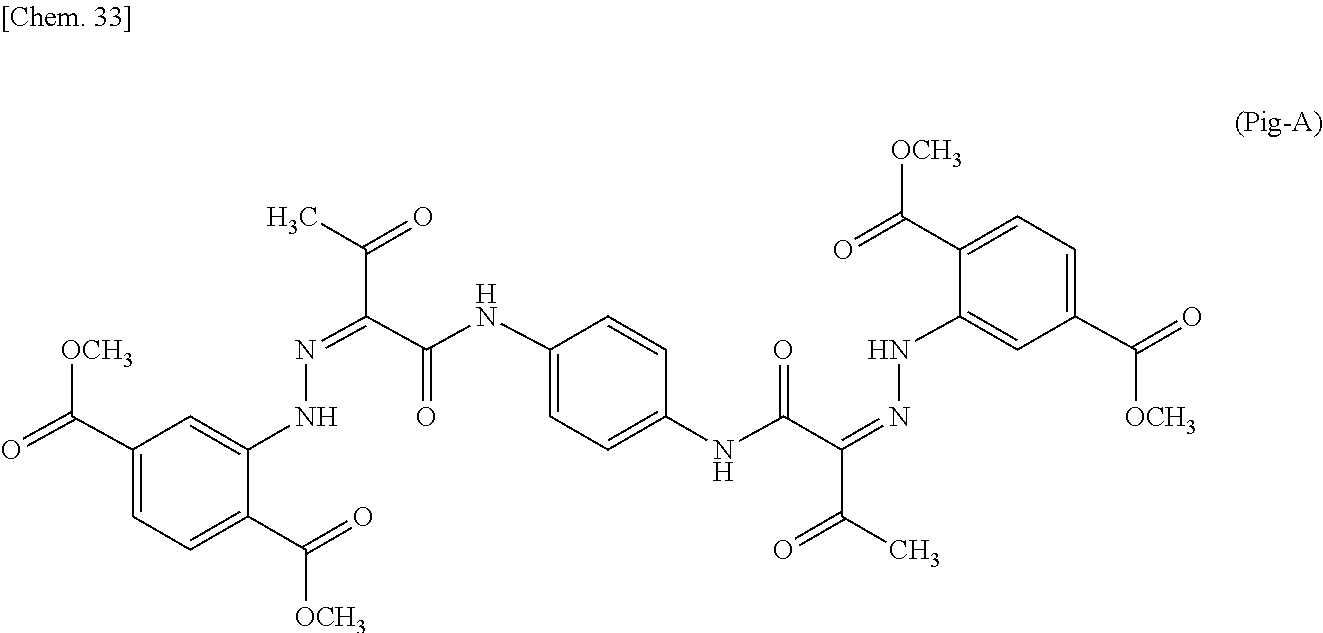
O=C(C1=CC=C(C(=O)[OCH3])C(NN=C(C(NC2=CC=C(NC(C(=NNC3=CC(C(=O)[OCH3])=CC=C3C(=O)[OCH3])C(C)=O)=O)C=C2)=O)C(=O)C)=C1)[OCH3]
